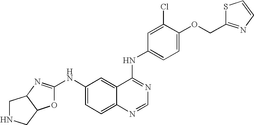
O1C(NC2=CC=C3C(=C2)C(NC2=CC=C(OCC4=NC=CS4)C(Cl)=C2)=NC=N3)=NC2C1CNC2
